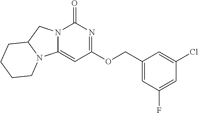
C1=C(F)C=C(COC2=NC(=O)N3C(=C2)N2C(C3)CCCC2)C=C1Cl
